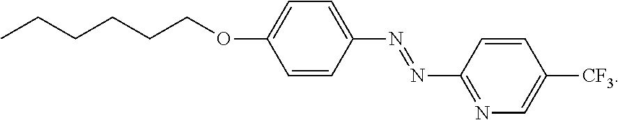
CCCCCCOC1=CC=C(N=NC2=NC=C([CF3])C=C2)C=C1
